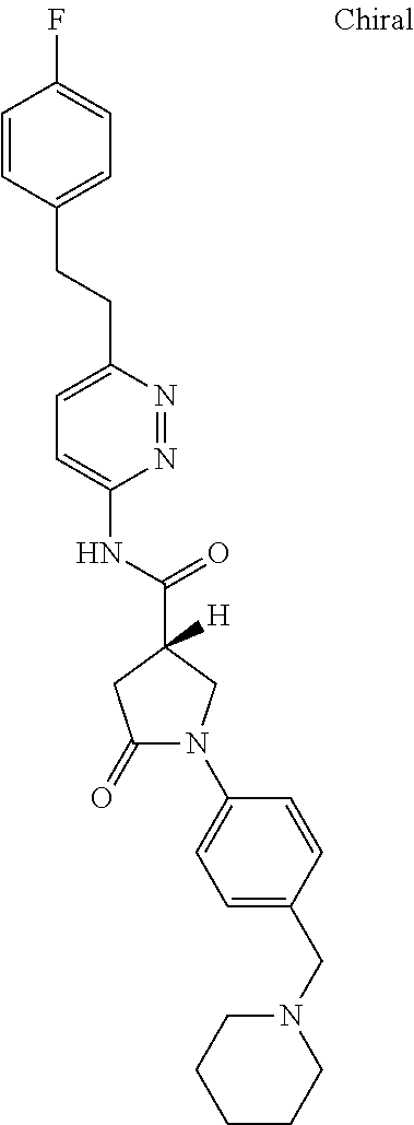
C1=CC(CCC2=CC=C(NC(=O)C3([H])CN(C4=CC=C(CN5CCCCC5)C=C4)C(=O)C3)N=N2)=CC=C1F
